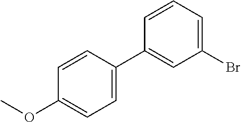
C1=C(C2=CC(Br)=CC=C2)C=CC(OC)=C1
